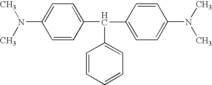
C1(N(C)C)=CC=C(C(C2=CC=C(N(C)C)C=C2)C2=CC=CC=C2)C=C1
